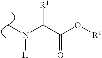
C(C(O[R1])=O)(N(C)[H])[R1]
